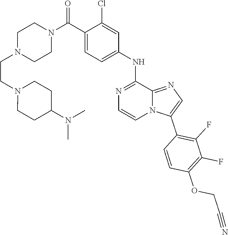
C1N(CCN2CCC(N(C)C)CC2)CCN(C(C2=CC=C(NC3=NC=CN4C3=NC=C4C3=C(F)C(F)=C(OCC#N)C=C3)C=C2Cl)=O)C1
